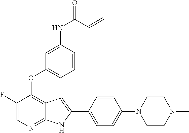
C1(F)=CN=C2C(=C1OC1=CC=CC(NC(=O)C=C)=C1)C=C(C1=CC=C(N3CCN(C)CC3)C=C1)N2
